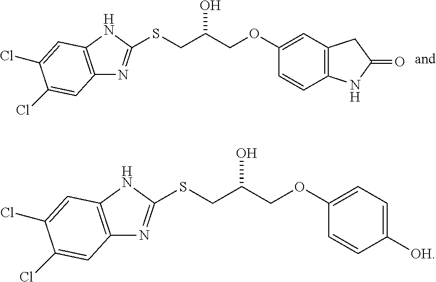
C1(OCC(CSC2=NC3=C(N2)C=C(Cl)C(Cl)=C3)O)=CC2=C(C=C1)NC(=O)C2.C1(OCC(CSC2=NC3=C(N2)C=C(Cl)C(Cl)=C3)O)=CC=C([OH])C=C1
